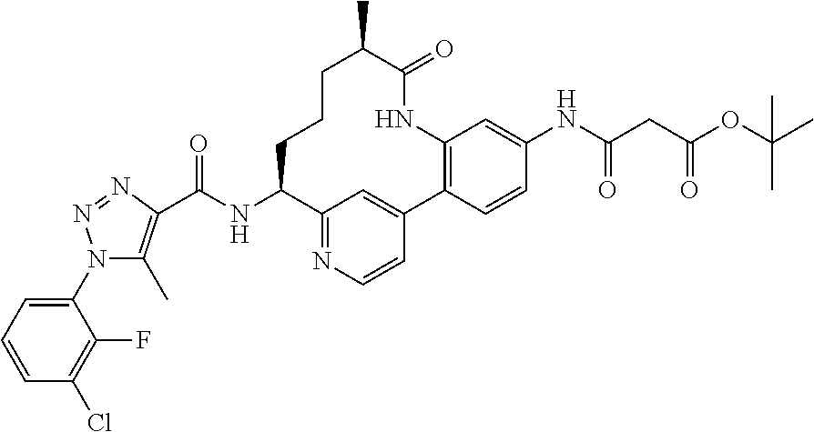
C12=NC=CC(=C1)C1=C(C=C(NC(=O)CC(OC(C)(C)C)=O)C=C1)NC(=O)C(C)CCCC2NC(C1=C(C)N(C2=CC=CC(Cl)=C2F)N=N1)=O
